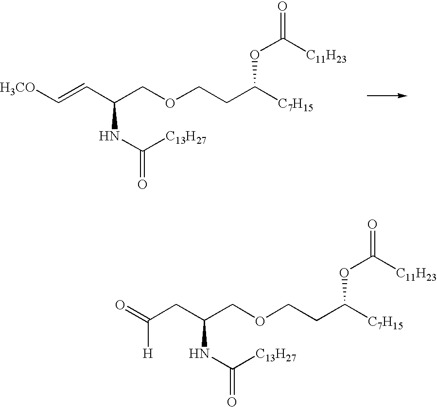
C(=CC(COCCC([C7H15])OC([C11H23])=O)NC(=O)[C13H27])[H3CO].C(CC(COCCC([C7H15])OC([C11H23])=O)NC(=O)[C13H27])(=O)[H]
